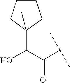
C1(C(O)C(C(C)C)=O)(C)CCCC1
